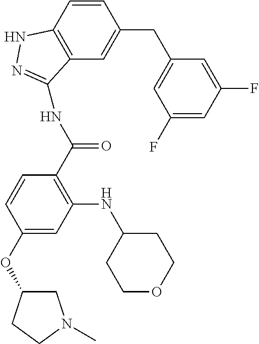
C12=C(C=C(CC3=CC(F)=CC(F)=C3)C=C1)C(NC(C1=C(NC3CCOCC3)C=C(OC3CN(C)CC3)C=C1)=O)=NN2
